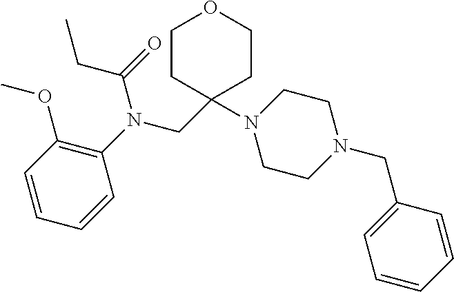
C1CC(CN(C2=C(OC)C=CC=C2)C(=O)CC)(N2CCN(CC3=CC=CC=C3)CC2)CCO1
